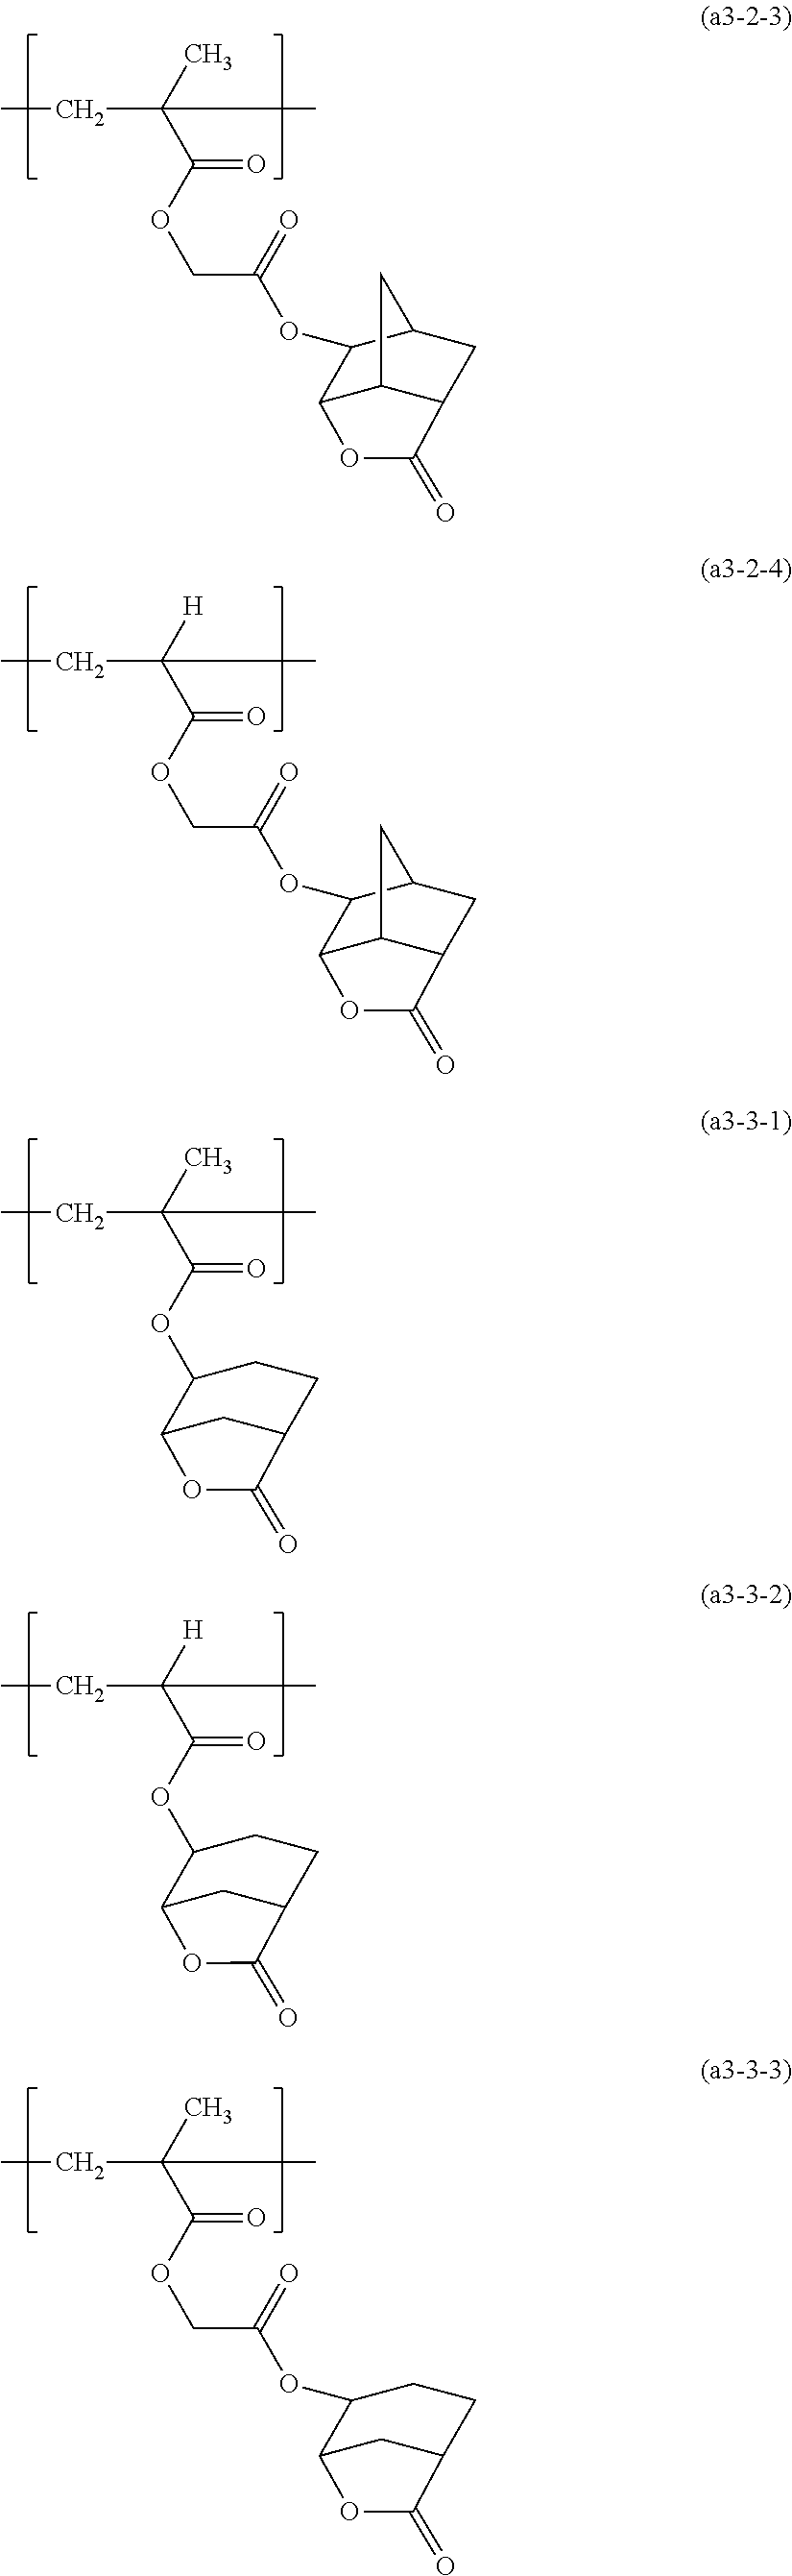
O(C(C(C)(C)CC)=O)CC(OC1C2C3C(CC1C3)C(=O)O2)=O.O(C(C(C)(C)CC)=O)C1C2CC(CC1)C(=O)O2.O(C(C([H])(C)CC)=O)C1C2CC(CC1)C(=O)O2.O(C(C([H])(C)CC)=O)CC(OC1C2C3C(CC1C3)C(=O)O2)=O.O(C(C(C)(C)CC)=O)CC(OC1C2CC(CC1)C(=O)O2)=O
